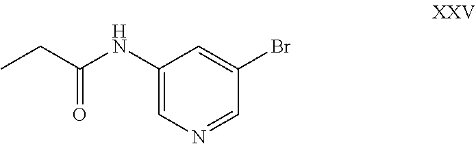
C1(NC(=O)CC)=CN=CC(Br)=C1
